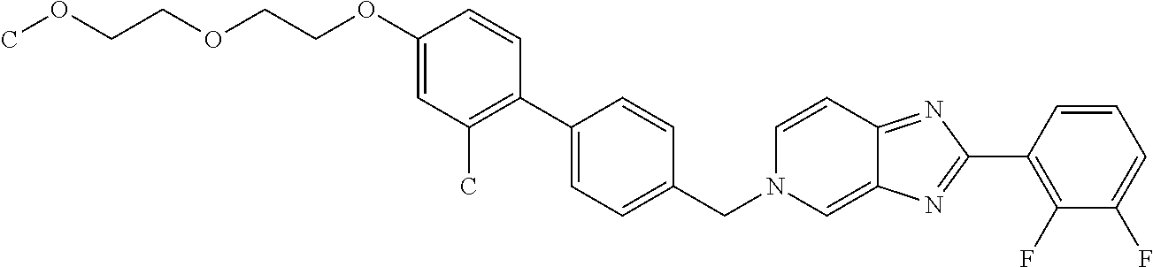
C1(OCCOCCOC)=CC(C)=C(C2=CC=C(CN3C=C4C(=NC(C5=C(F)C(F)=CC=C5)=N4)C=C3)C=C2)C=C1
